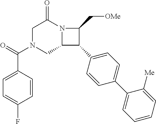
C1N(C(C2=CC=C(F)C=C2)=O)CC2N(C1=O)C(C[OMe])C2C1=CC=C(C2=CC=CC=C2[Me])C=C1
